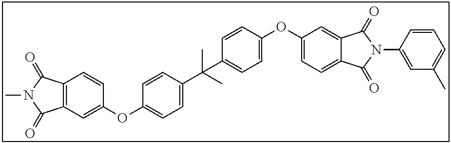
C12=C(C(=O)N(C)C1=O)C=CC(OC1=CC=C(C(C3=CC=C(OC4=CC=C5C(=C4)C(=O)N(C4=CC(C)=CC=C4)C5=O)C=C3)(C)C)C=C1)=C2
